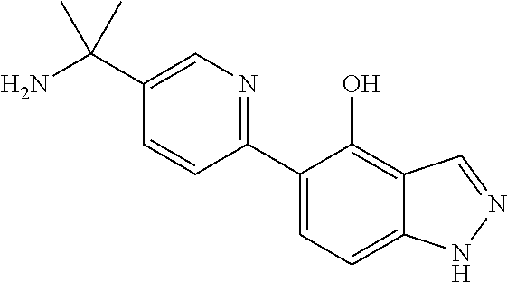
C1(C(N)(C)C)=CN=C(C2=CC=C3C(=C2O)C=NN3)C=C1
